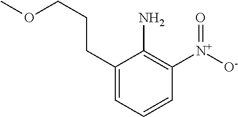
C1(CCCOC)=CC=CC([N+]([O-])=O)=C1N
